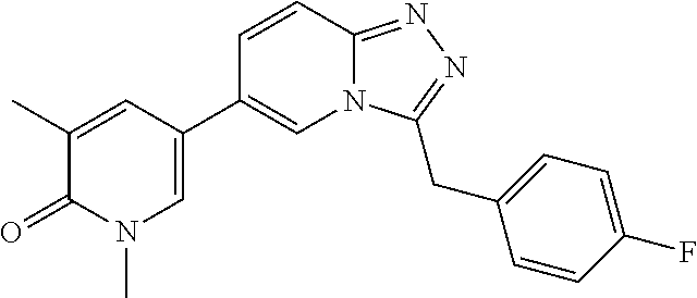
C1(C)=CC(C2=CN3C(=NN=C3CC3=CC=C(F)C=C3)C=C2)=CN(C)C1=O
